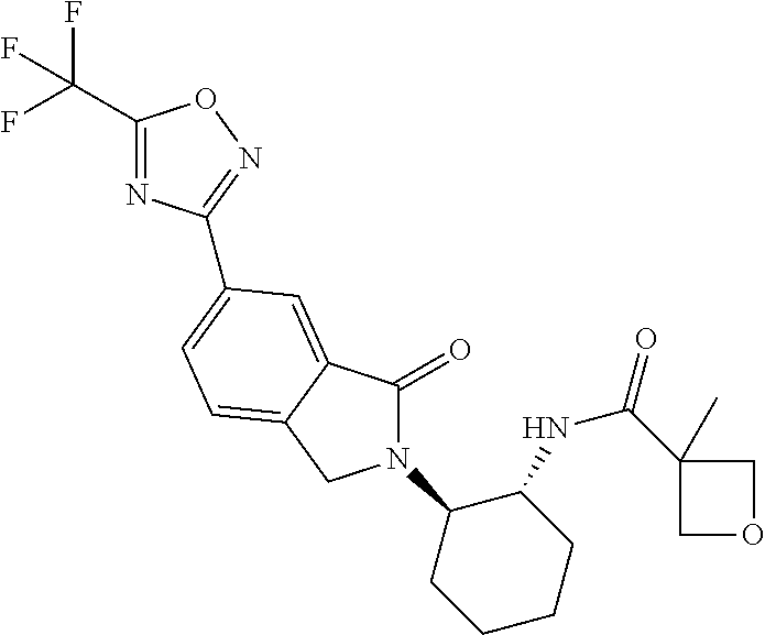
C1(C(F)(F)F)=NC(C2=CC=C3C(=C2)C(=O)N(C2CCCCC2NC(C2(C)COC2)=O)C3)=NO1
